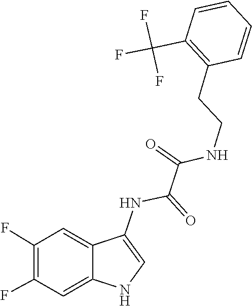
C1=CC(CCNC(C(NC2=CNC3=CC(F)=C(F)C=C32)=O)=O)=C(C(F)(F)F)C=C1
